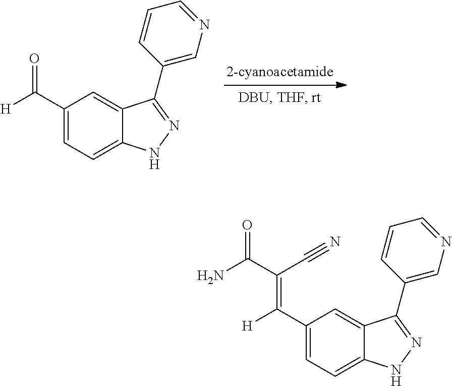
C1(C([H])=O)=CC=C2C(=C1)C(C1=CN=CC=C1)=NN2.C1(C([H])=C(C(N)=O)C#N)=CC=C2C(=C1)C(C1=CN=CC=C1)=NN2
